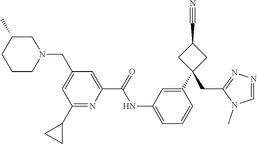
C1(CN2CC(C)CCC2)=CC(C2CC2)=NC(C(=O)NC2=CC=CC(C3(CC4=NN=CN4C)CC(C#N)C3)=C2)=C1
